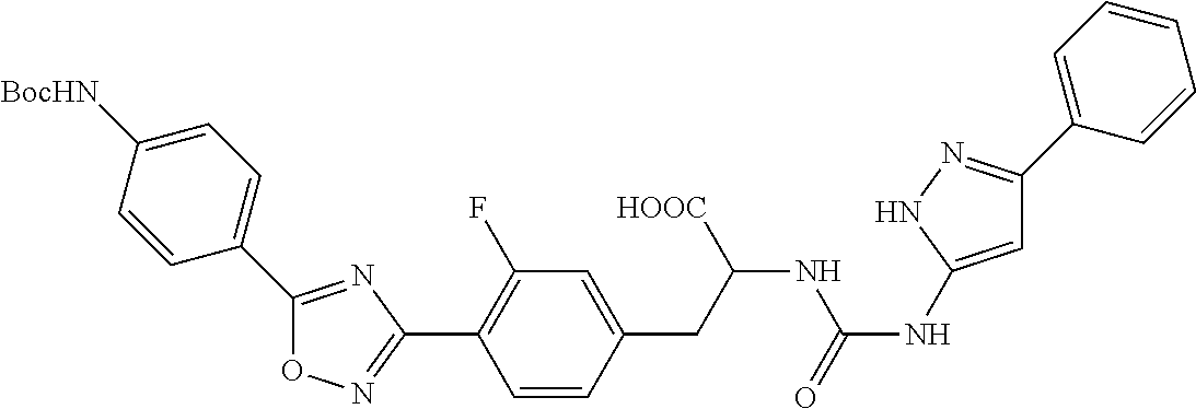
O1N=C(C2=C(F)C=C(CC(NC(NC3=CC(C4=CC=CC=C4)=NN3)=O)[HOOC])C=C2)N=C1C1=CC=C([BocHN])C=C1
